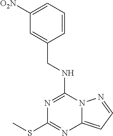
C1([O2N])=CC=CC(CNC2=NC(SC)=NC3=CC=NN23)=C1
